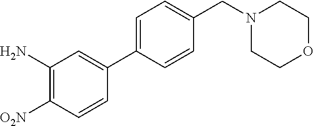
C1=C(C2=CC(N)=C([O2N])C=C2)C=CC(CN2CCOCC2)=C1
